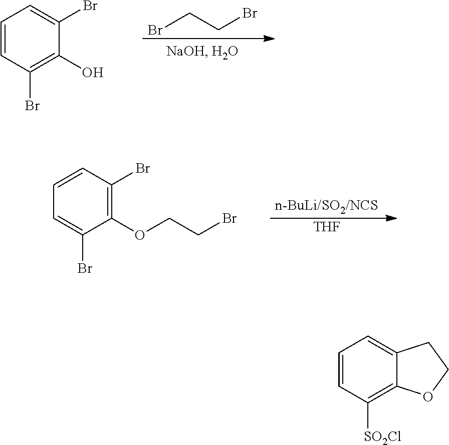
BrCCBr.C1=CC(Br)=C(O)C(Br)=C1.C1(Br)=C(OCCBr)C(Br)=CC=C1.[THF].C12=C([SO2Cl])C=CC=C1CCO2
